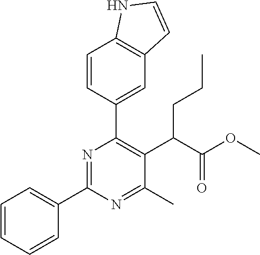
C1=CC=CC(C2=NC(C3=CC4=C(C=C3)NC=C4)=C(C(C(OC)=O)CCC)C(C)=N2)=C1
